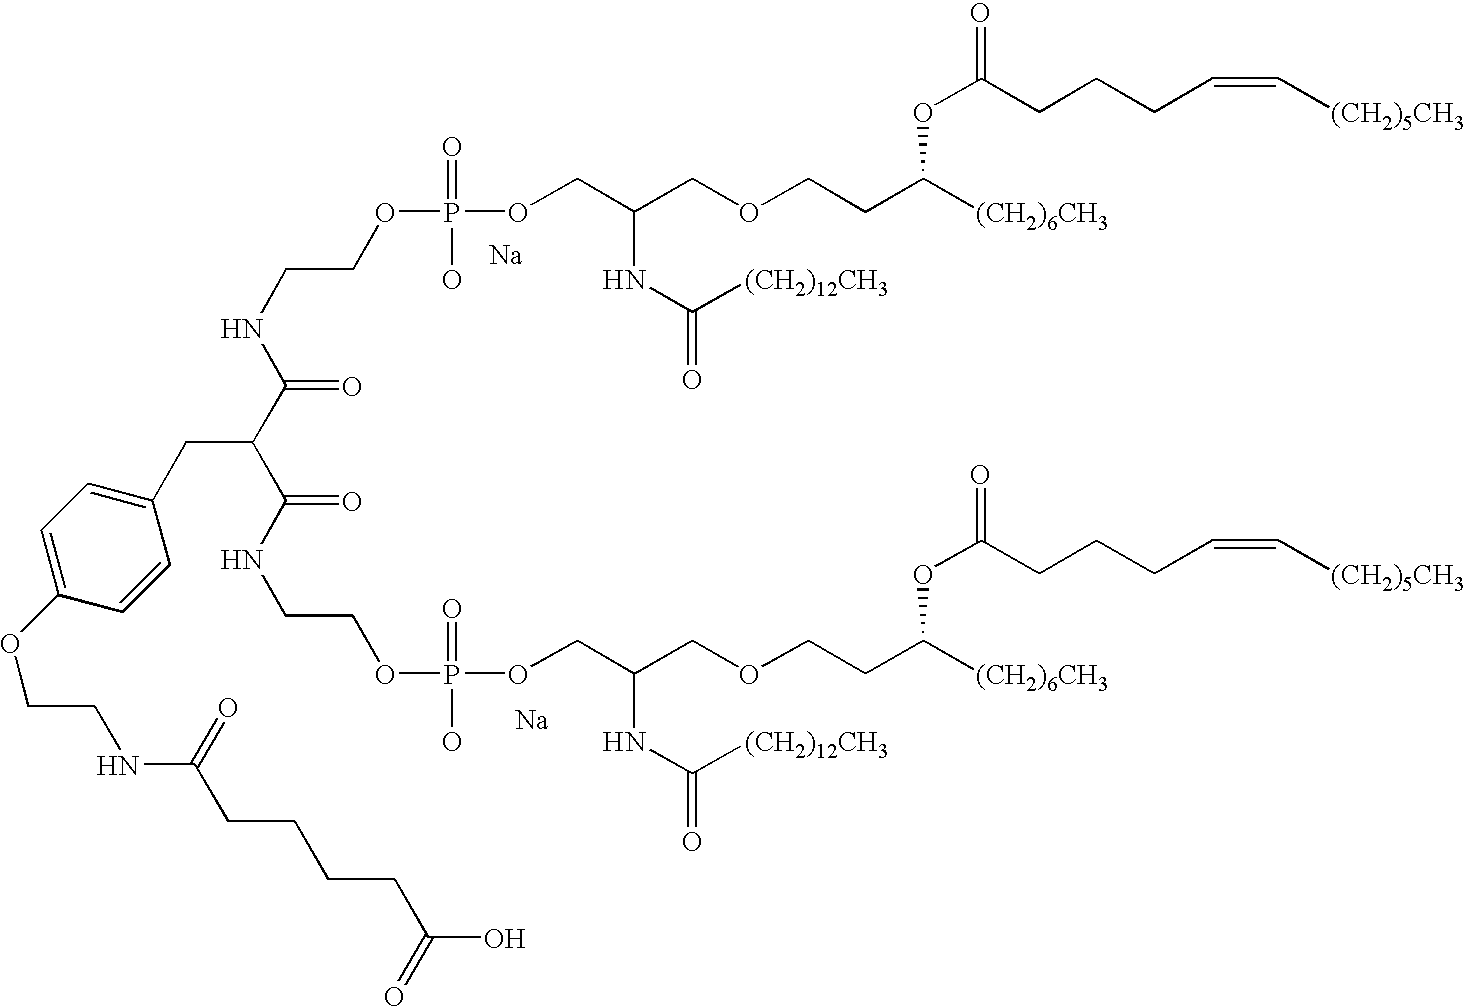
[Na].[Na].N(CCOP(OCC(COCCC([(CH2)6CH3])OC(=O)CCCC=C[(CH2)5CH3])NC(=O)[(CH2)12CH3])(=O)O)C(=O)C(C(NCCOP(O)(=O)OCC(COCCC([(CH2)6CH3])OC(=O)CCCC=C[(CH2)5CH3])NC(=O)[(CH2)12CH3])=O)CC1=CC=C(OCCNC(CCCCC(O)=O)=O)C=C1
